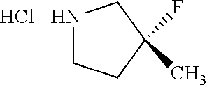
N1CCC(C)(F)C1.Cl
